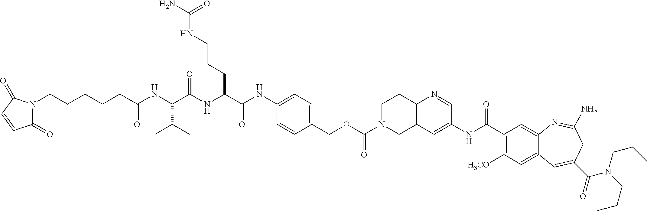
C1(=O)N(CCCCCC(=O)NC(C(C)C)C(=O)NC(CCCNC(=O)N)C(=O)NC2=CC=C(COC(=O)N3CC4=C(CC3)N=CC(NC(C3=C([H3CO])C=C5C(=C3)N=C(N)CC(C(=O)N(CCC)CCC)=C5)=O)=C4)C=C2)C(=O)C=C1
